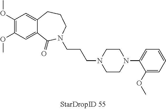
C1(OC)=C(OC)C=C2C(=C1)CCCN(CCCN1CCN(C3=CC=CC=C3OC)CC1)C2=O
